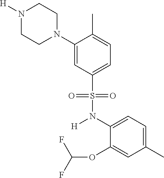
N1([H])CCN(C2=CC(S(=O)(=O)N([H])C3=CC=C(C)C=C3OC(F)F)=CC=C2C)CC1
